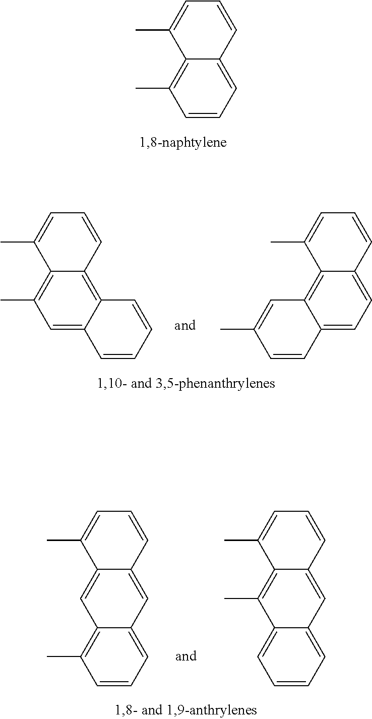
C1=CC=C(C)C2=C(C)C=CC=C12.C1=CC=C(C)C2=CC3=C(C)C=CC=C3C=C12.C1=CC=C(C)C2=C(C)C3=CC=CC=C3C=C12.C1=CC=C(C)C2=C3C(=CC=C12)C=CC(C)=C3.C1=CC=C(C)C2=C(C)C=C3C(=C12)C=CC=C3
